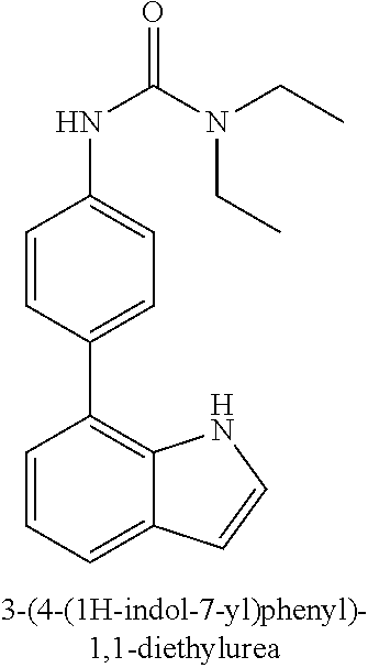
C1=CC(C2=C3C(=CC=C2)C=CN3)=CC=C1NC(=O)N(CC)CC
